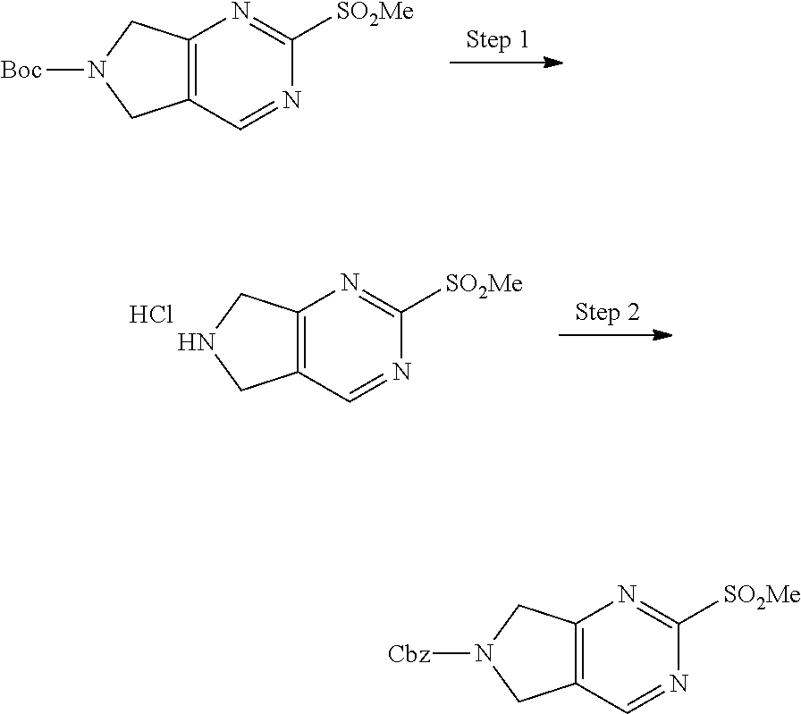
C12=C(C=NC([SO2Me])=N1)CN([Boc])C2.C12=C(C=NC([SO2Me])=N1)CNC2.Cl.C12=C(C=NC([SO2Me])=N1)CN([Cbz])C2
